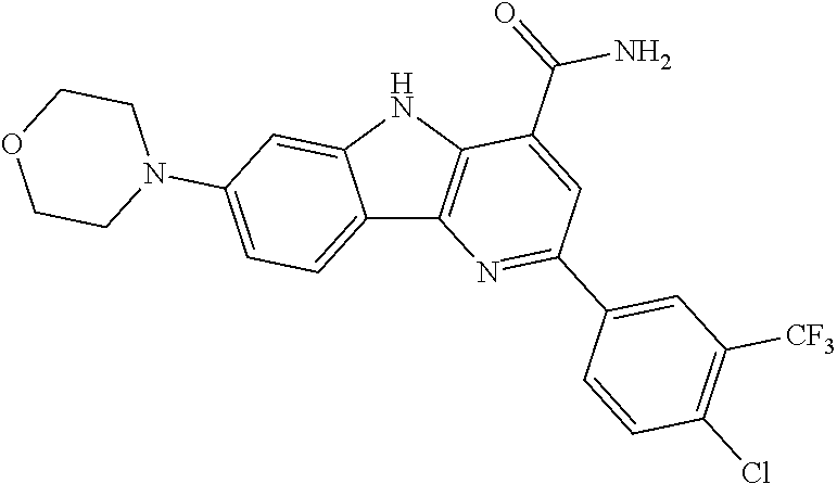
C12=CC=C(N3CCOCC3)C=C1NC1=C2N=C(C2=CC([CF3])=C(Cl)C=C2)C=C1C(=O)N
